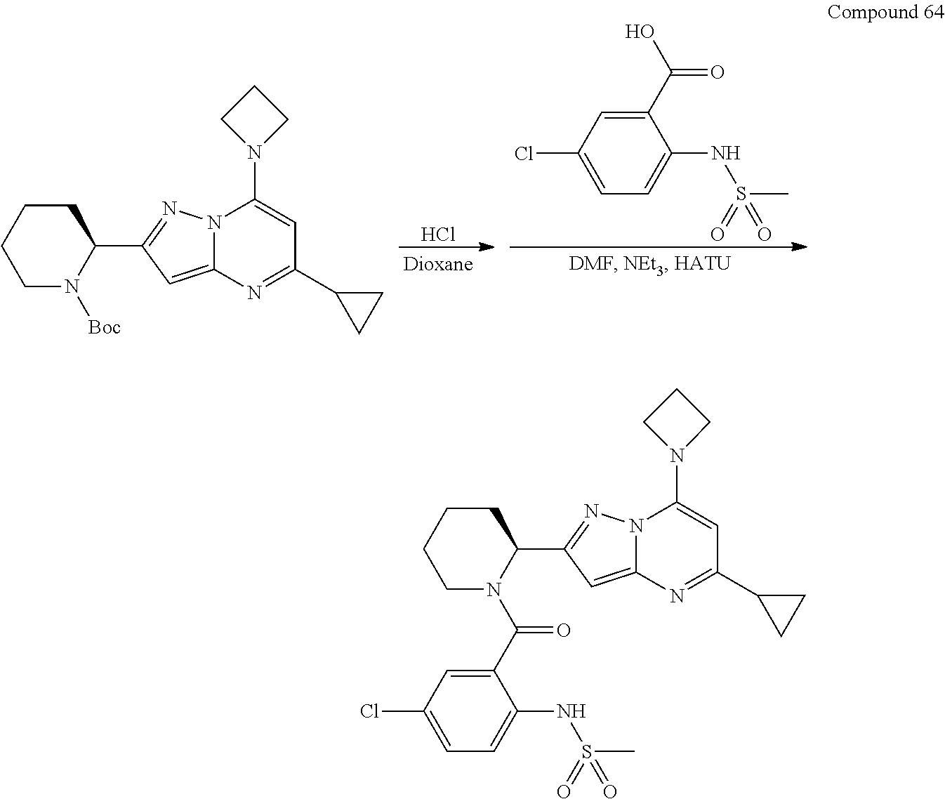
C1(C(O)=O)=CC(Cl)=CC=C1NS(C)(=O)=O.Cl.C1CCCN([Boc])C1C1=NN2C(=C1)N=C(C1CC1)C=C2N1CCC1.C1CCCN(C(C2=CC(Cl)=CC=C2NS(C)(=O)=O)=O)C1C1=NN2C(=C1)N=C(C1CC1)C=C2N1CCC1
